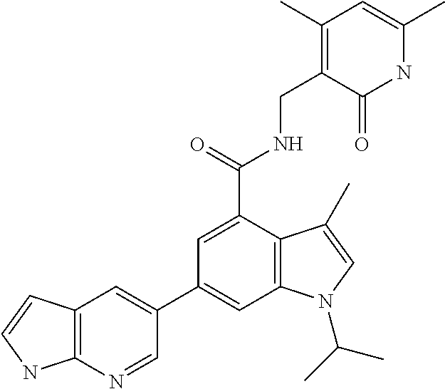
N1C(C)=CC(C)=C(CNC(C2=CC(C3=CC4=C(N=C3)NC=C4)=CC3=C2C(C)=CN3C(C)C)=O)C1=O
